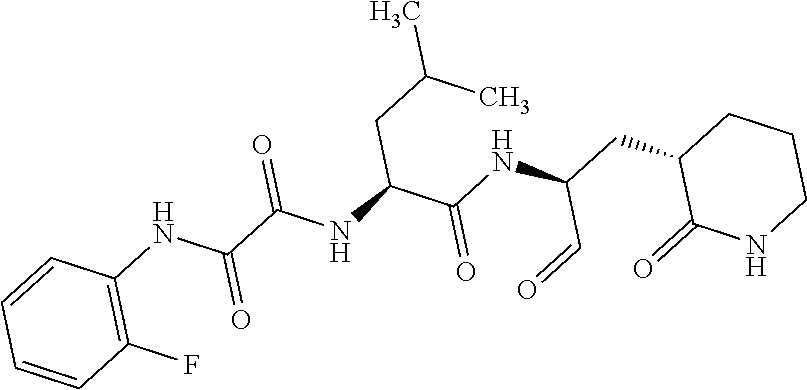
C1(CC(NC(C(NC(C(NC2=C(F)C=CC=C2)=O)=O)CC(C)C)=O)C=O)C(=O)NCCC1
